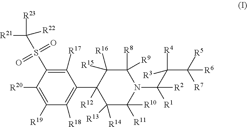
C1([R17])=C(S(C([R23])([R21])[R22])(=O)=O)C([R20])=C([R19])C([R18])=C1C1([R12])C([R13])([R14])C([R10])([R11])N(C([R1])(C(C([R7])([R5])[R6])([R3])[R4])[R2])C([R8])([R9])C1([R15])[R16]
